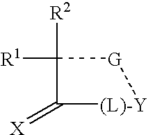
[R2]C1([R1])C(=[X])[(L)-Y][G]1
